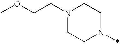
N1(CCOC)CCN(*)CC1
